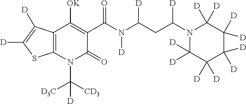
C12=C(N(C([CD3])([D3C])[D])C(=O)C(C(N(C(CC(N3C([D])([D])C([D])([D])C([D])([D])C([D])([D])C3([D])[D])[D])[D])[D])=O)=C1[OK])SC([D])=C2[D]
